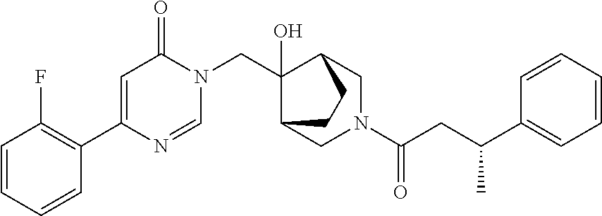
C1=NC(C2=C(F)C=CC=C2)=CC(=O)N1CC1(O)C2CN(C(=O)CC(C3=CC=CC=C3)C)CC1CC2
